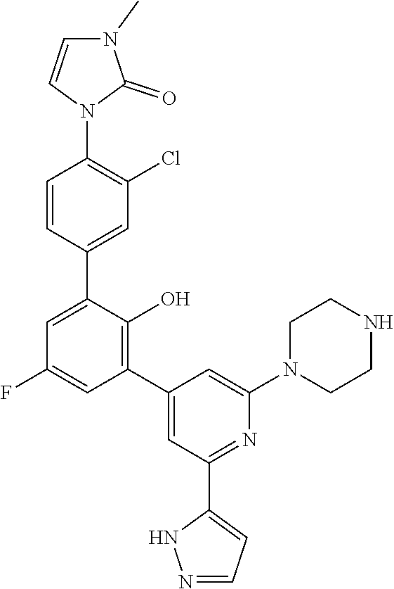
C1=CN(C2=C(Cl)C=C(C3=CC(F)=CC(C4=CC(C5=CC=NN5)=NC(N5CCNCC5)=C4)=C3O)C=C2)C(=O)N1C
